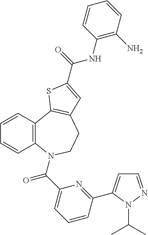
C1=NN(C(C)C)C(C2=NC(C(=O)N3C4=C(C=CC=C4)C4=C(CC3)C=C(C(=O)NC3=C(N)C=CC=C3)S4)=CC=C2)=C1
